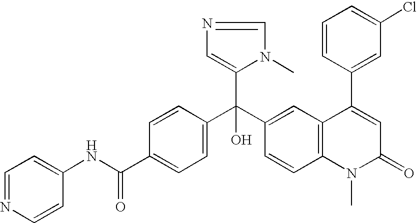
C1=C(C(NC2=CC=NC=C2)=O)C=CC(C(C2=CC3=C(C=C2)N(C)C(=O)C=C3C2=CC(Cl)=CC=C2)(C2=CN=CN2C)O)=C1
